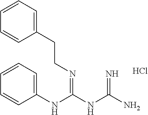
C1=CC=C(NC(NC(N)=N)=NCCC2=CC=CC=C2)C=C1.Cl
